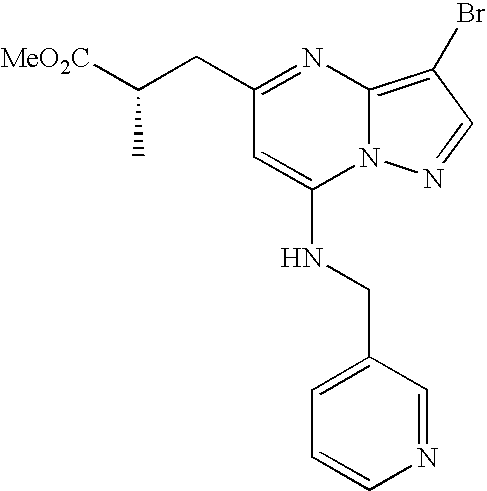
C(C([MeO2C])C)C1=NC2=C(Br)C=NN2C(NCC2=CC=CN=C2)=C1
